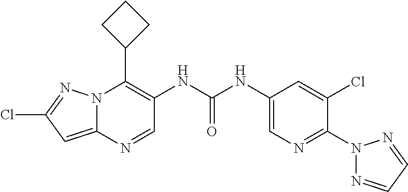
N12C(=CC(Cl)=N1)N=CC(NC(NC1=CN=C(N3N=CC=N3)C(Cl)=C1)=O)=C2C1CCC1
